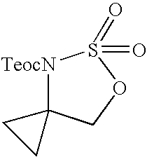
[TeocN]1C2(COS1(=O)=O)CC2
